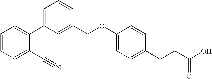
C1=CC=C(C#N)C(C2=CC=CC(COC3=CC=C(CCC(O)=O)C=C3)=C2)=C1
